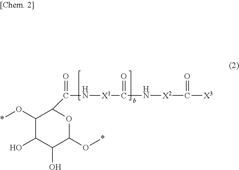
C1(O*)C(O)C(O)C(O*)OC1C(N[X1]C(N[X2]C([X3])=O)=O)=O
